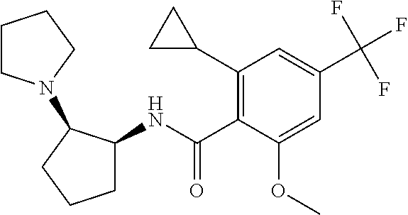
C1(C2CC2)=C(C(NC2CCCC2N2CCCC2)=O)C(OC)=CC(C(F)(F)F)=C1
